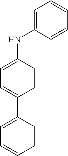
N(C1=CC=C(C2=CC=CC=C2)C=C1)C1=CC=CC=C1
